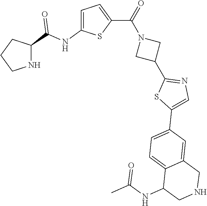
C1CNC(C(NC2=CC=C(C(=O)N3CC(C4=NC=C(C5=CC=C6C(=C5)CNCC6NC(C)=O)S4)C3)S2)=O)C1
